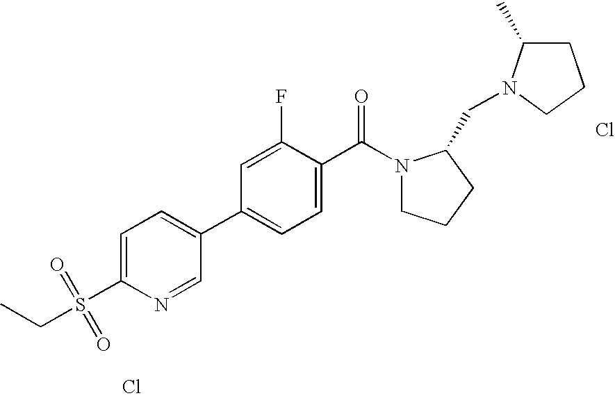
C1(C2=CC=C(C(N3CCCC3CN3C(C)CCC3)=O)C(F)=C2)=CC=C(S(=O)(=O)CC)N=C1.Cl.Cl
